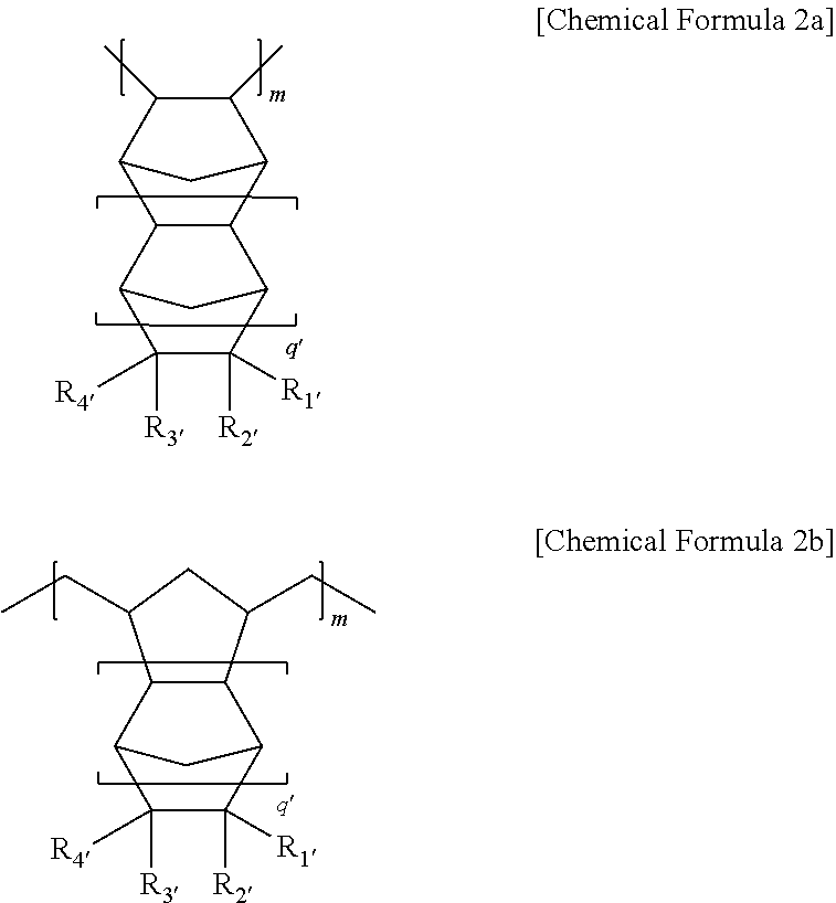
C1([R3])([R4])C([R2])([R1])C2CC1C1C2C2C(C)C(C)C1C2.C1([R3])([R4])C([R2])([R1])C2CC1C1C2C(CC)CC1CC
